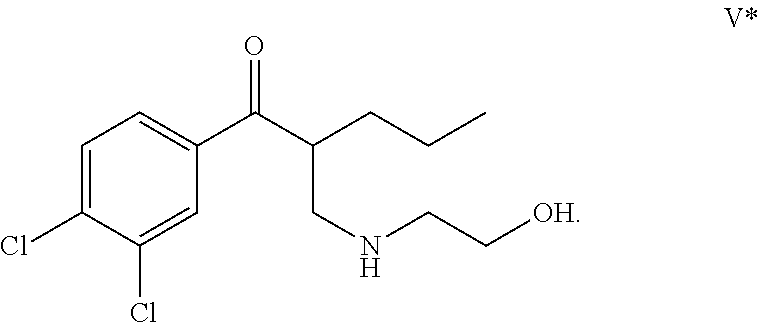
C1=C(Cl)C(Cl)=CC(C(C(CCC)CNCC[OH])=O)=C1
